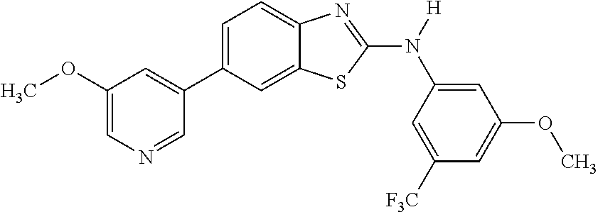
C1(OC)=CN=CC(C2=CC=C3C(=C2)SC(N([H])C2=CC(OC)=CC([F3C])=C2)=N3)=C1
